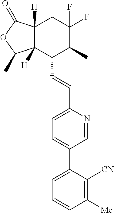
C12([H])C([H])(C(=O)OC1C)CC(F)(F)C(C)C2C=CC1=CC=C(C2=CC=CC([Me])=C2[CN])C=N1
